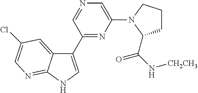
C1(C2=CNC3=NC=C(Cl)C=C23)=NC(N2CCCC2C(N[CH2CH3])=O)=CN=C1
